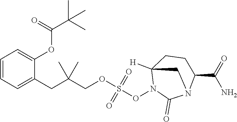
C(C(CC1=CC=CC=C1OC(C(C)(C)C)=O)(C)C)OS(ON1C(=O)N2C(C(=O)N)CCC1([H])C2)(=O)=O
